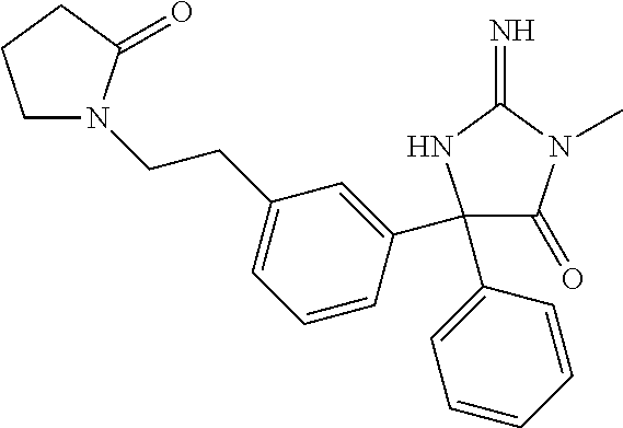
C1(=O)C(C2=CC=CC=C2)(C2=CC(CCN3CCCC3=O)=CC=C2)NC(=N)N1C
